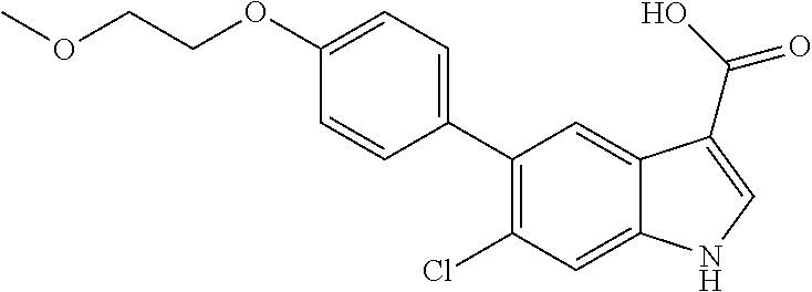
C1(C2=CC=C(OCCOC)C=C2)=C(Cl)C=C2C(=C1)C(C(O)=O)=CN2
